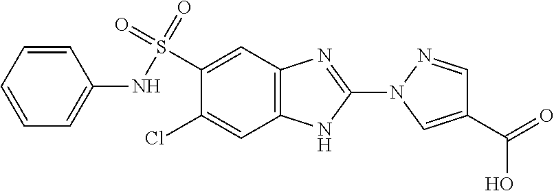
C1(S(=O)(=O)NC2=CC=CC=C2)=CC2=C(C=C1Cl)NC(N1C=C(C(O)=O)C=N1)=N2
